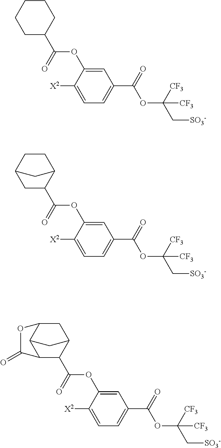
C1([X2])=CC=C(C(=O)OC(C[SO3-])([CF3])[CF3])C=C1OC(C1CCCCC1)=O.C1([X2])=CC=C(C(=O)OC(C[SO3-])([CF3])[CF3])C=C1OC(=O)C1CC2CCC1C2.C1([X2])=CC=C(C(=O)OC(C[SO3-])([CF3])[CF3])C=C1OC(=O)C1C2C3C(CC1C3)OC2=O
